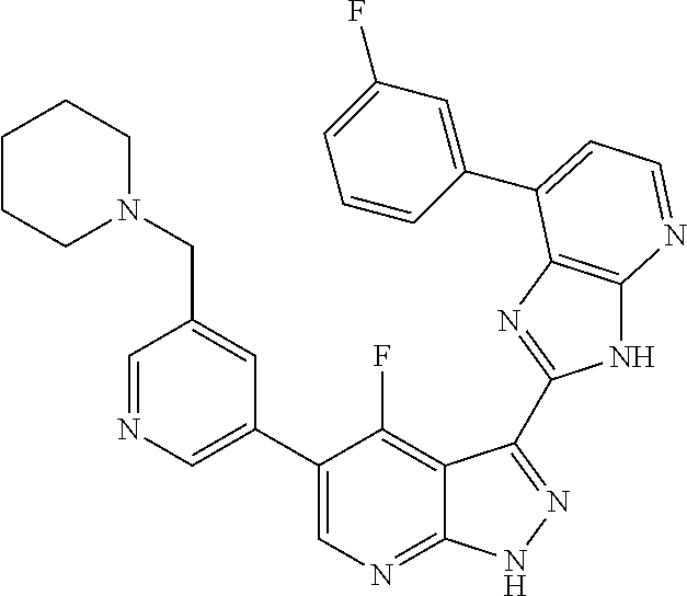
C1=NC=C(C2=CN=C3C(=C2F)C(C2=NC4=C(N2)N=CC=C4C2=CC(F)=CC=C2)=NN3)C=C1CN1CCCCC1
